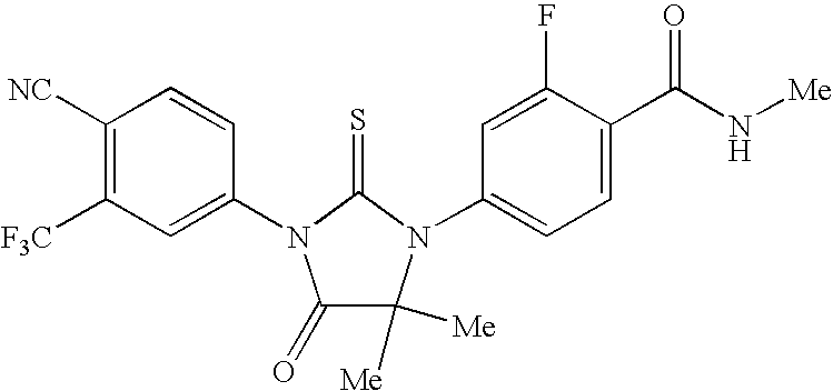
C1([NC])=C([F3C])C=C(N2C(=O)C([Me])([Me])N(C3=CC=C(C(N[Me])=O)C(F)=C3)C2=S)C=C1
